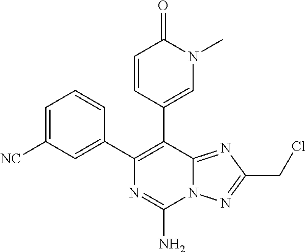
C1=C([NC])C=C(C2=C(C3=CN(C)C(=O)C=C3)C3=NC(CCl)=NN3C(N)=N2)C=C1
